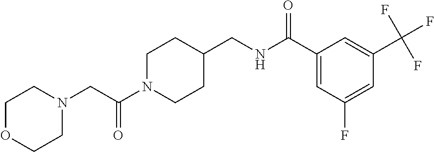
C1N(C(CN2CCOCC2)=O)CCC(CNC(C2=CC(F)=CC(C(F)(F)F)=C2)=O)C1
